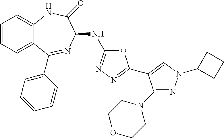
C1=CC=C2C(=C1)NC(=O)C(NC1=NN=C(C3=CN(C4CCC4)N=C3N3CCOCC3)O1)N=C2C1=CC=CC=C1
